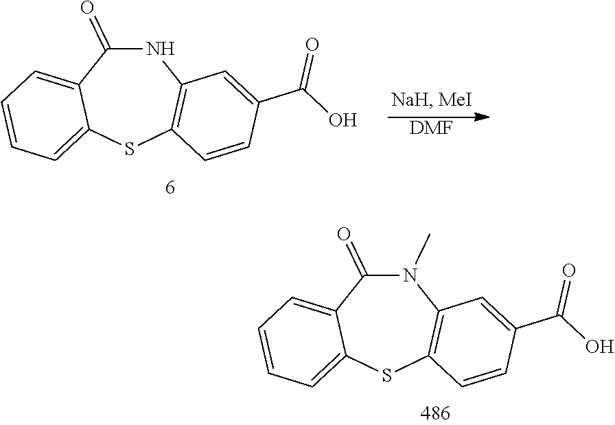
N1C(=O)C2=CC=CC=C2SC2=C1C=C(C(O)=O)C=C2.[DMF].N1(C)C(=O)C2=CC=CC=C2SC2=C1C=C(C(O)=O)C=C2
